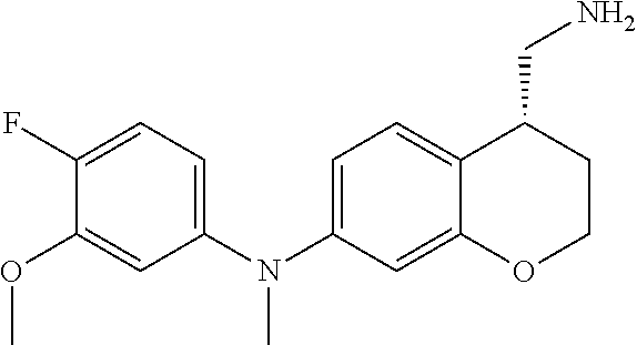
C12=CC=C(N(C3=CC=C(F)C(OC)=C3)C)C=C1OCCC2CN
